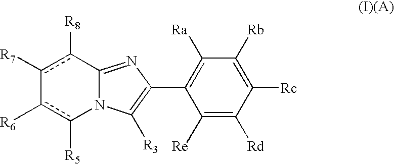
N12C(=NC(C3=C([Ra])C([Rb])=C([Rc])C([Rd])=C3[Re])=C1[R3])c([R8])c([R7])-c([R6])c2[R5]
